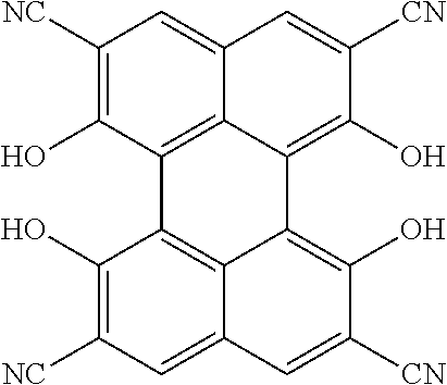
C1(O)=C([NC])C=C2C3=C1C1=C4C(=CC([NC])=C1O)C=C([CN])C(O)=C4C3=C(O)C([CN])=C2
